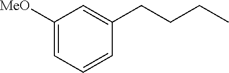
C1([OMe])=CC=CC(CCCC)=C1
